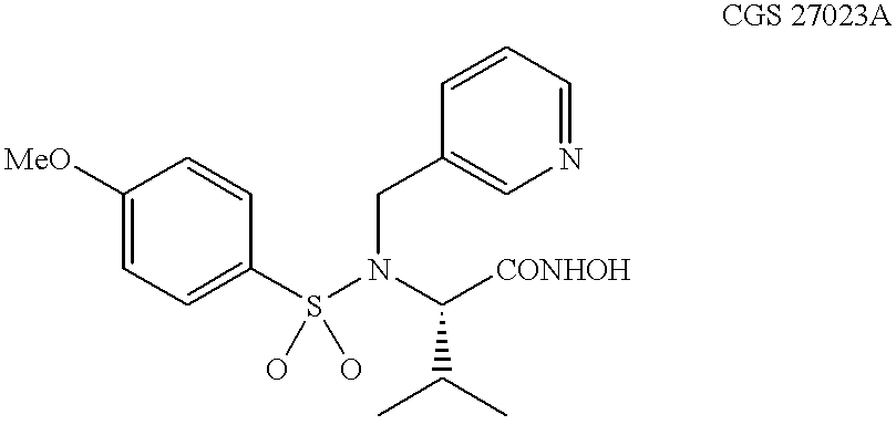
C1([MeO])=CC=C(S(N(CC2=CN=CC=C2)C([CONHOH])C(C)C)(O)O)C=C1
